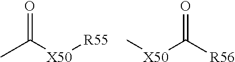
O=C([X50][R55])C.O=C([X50]C)[R56]
